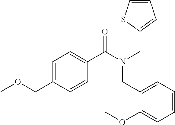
C1=CC(COC)=CC=C1C(N(CC1=CC=CS1)CC1=CC=CC=C1OC)=O
